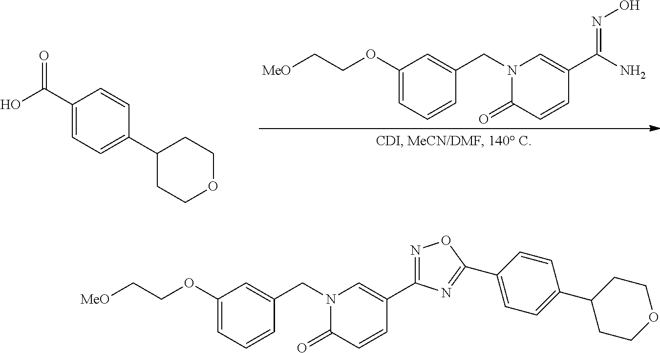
C1(OCC[MeO])=CC=CC(CN2C(=O)C=CC(C(N)=NO)=C2)=C1.C1(C(O)=O)=CC=C(C2CCOCC2)C=C1.C1(OCC[MeO])=CC=CC(CN2C(=O)C=CC(C3=NOC(C4=CC=C(C5CCOCC5)C=C4)=N3)=C2)=C1
